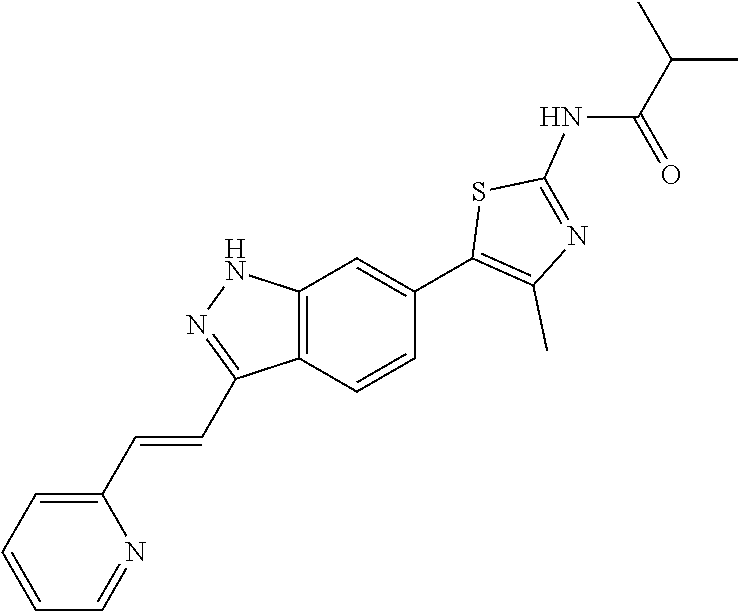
C1=CC=C(C=CC2=NNC3=C2C=CC(C2=C(C)N=C(NC(C(C)C)=O)S2)=C3)N=C1
